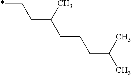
C(C*)C(CCC=C(C)C)C
